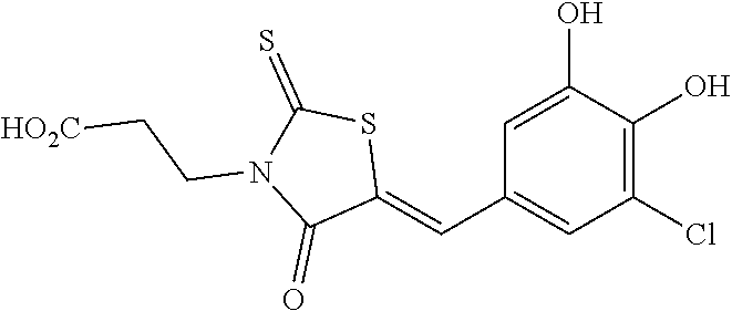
C1=C(O)C(O)=C(Cl)C=C1C=C1SC(=S)N(CC[HO2C])C1=O
